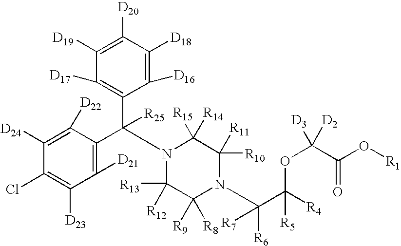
C1([D24])=C([D22])C(C(C2=C([D17])C([D19])=C([D20])C([D18])=C2[D16])([R25])N2C([R13])([R12])C([R9])([R8])N(C(C([R4])(OC([D2])([D3])C(O[R1])=O)[R5])([R6])[R7])C([R10])([R11])C2([R15])[R14])=C([D21])C([D23])=C1Cl
